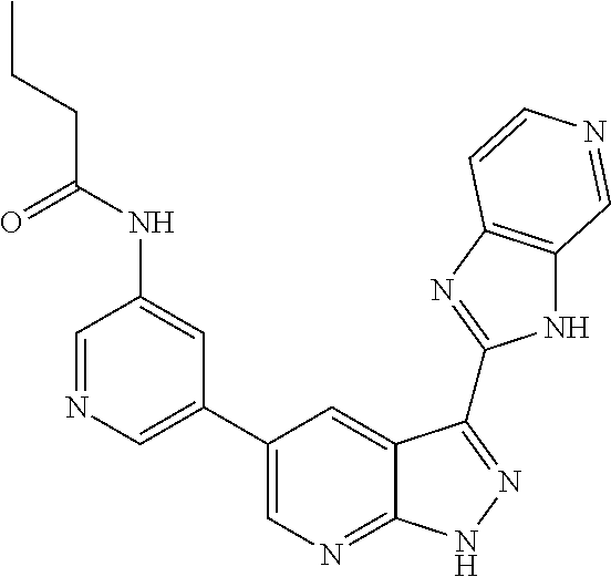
C1=NC=C(C2=CN=C3C(=C2)C(C2=NC4=C(N2)C=NC=C4)=NN3)C=C1NC(=O)CCC
